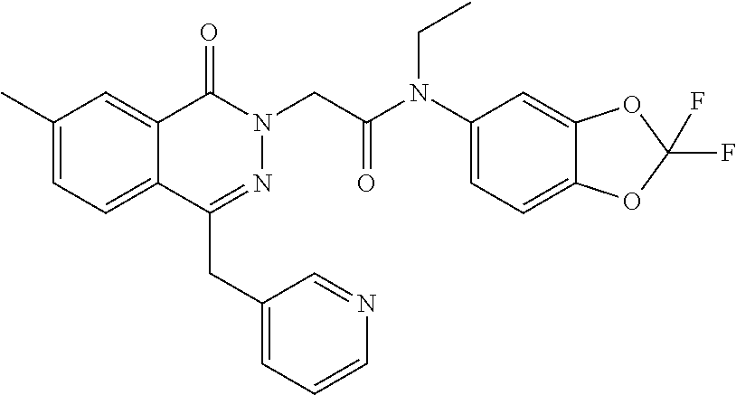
C1(C)=CC=C2C(=C1)C(=O)N(CC(N(C1=CC=C3C(=C1)OC(F)(F)O3)CC)=O)N=C2CC1=CC=CN=C1
